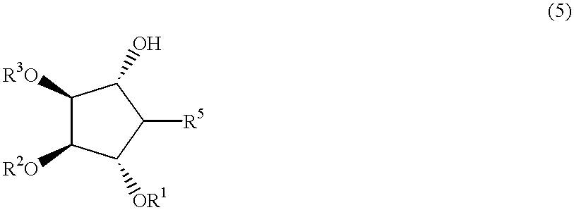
C1([R3O])C([R2O])C([OR1])C([R5])C1O
